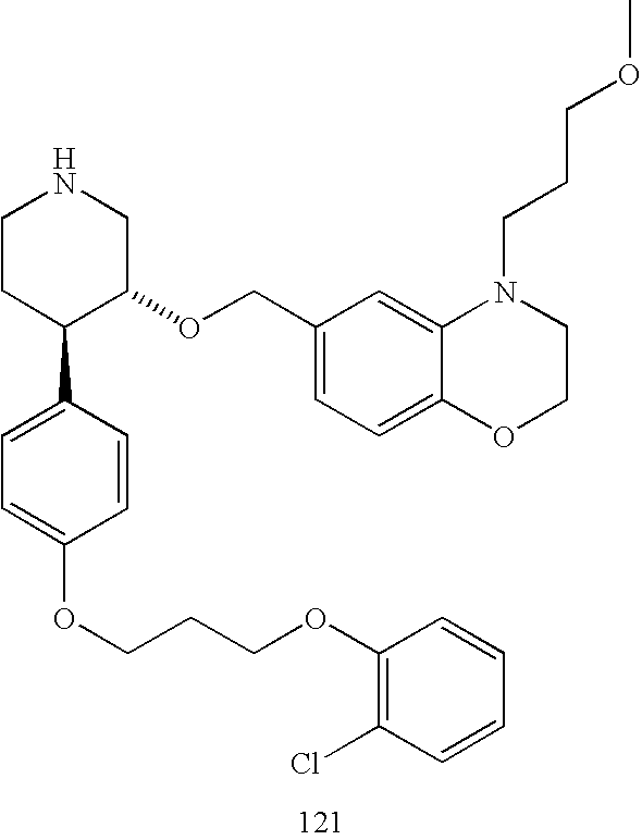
C1CC(C2=CC=C(OCCCOC3=C(Cl)C=CC=C3)C=C2)C(OCC2=CC=C3C(=C2)N(CCCOC)CCO3)CN1
